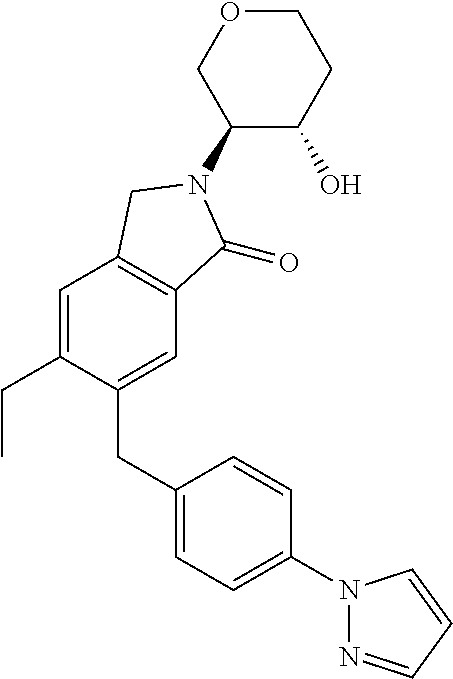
C1=C(CC)C(CC2=CC=C(N3N=CC=C3)C=C2)=CC2=C1CN(C1C(O)CCOC1)C2=O
